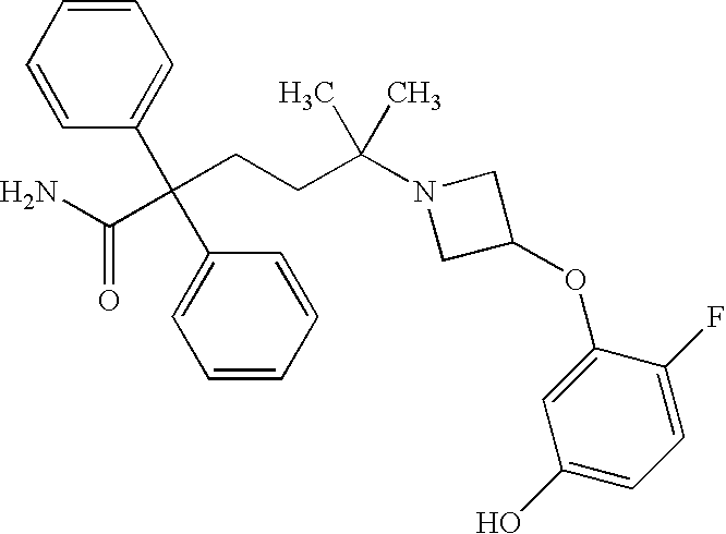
C(CCC(N1CC(OC2=CC(O)=CC=C2F)C1)(C)C)(C(N)=O)(C1=CC=CC=C1)C1=CC=CC=C1
